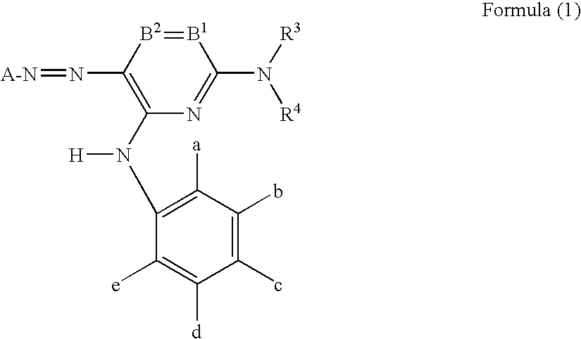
[A-N]=NC1=C(N(C2=C([a])C(b)=C(c)C([d])=C2[e])[H])N=C(N([R3])[R4])[B1]=[B2]1
